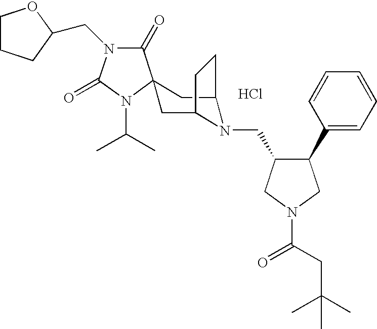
Cl.C1(=O)N(CC2CCCO2)C(=O)N(C(C)C)C12CC1N(CC3C(C4=CC=CC=C4)CN(C(=O)CC(C)(C)C)C3)C(C2)CC1
